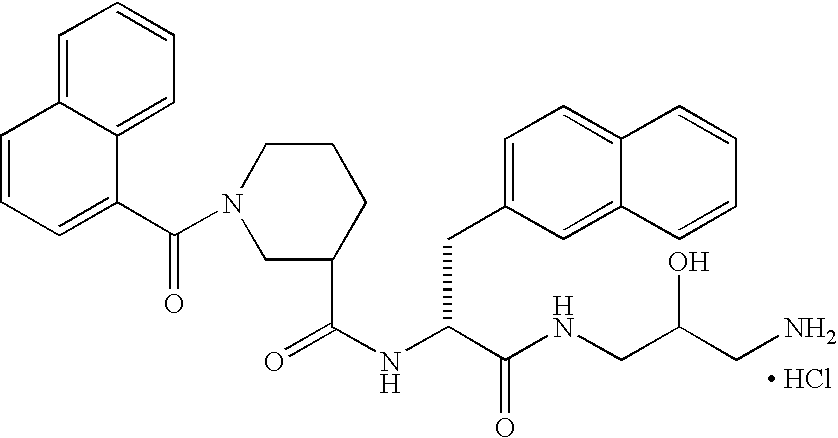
[ HCl].C1(C(NC(C(NCC(CN)O)=O)CC2=CC=C3C(=C2)C=CC=C3)=O)CCCN(C(C2=CC=CC3=CC=CC=C23)=O)C1
